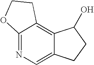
C12=NC=C3C(=C1CCO2)C(O)CC3
